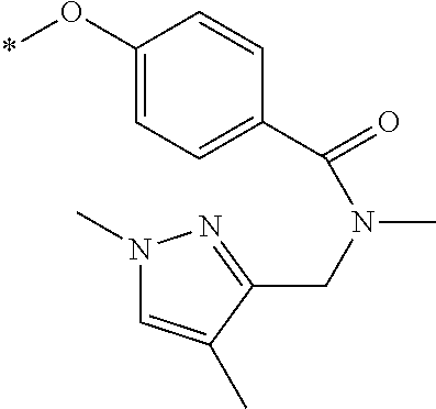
*OC1=CC=C(C(=O)N(CC2=NN(C)C=C2C)C)C=C1
